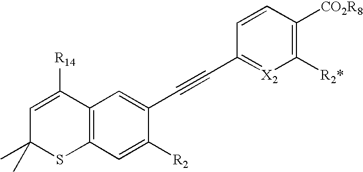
C12=C(C=C([R2])C(C#CC3=[X2]C([R2*])=C([CO2R8])C=C3)=C1)SC(C)(C)C=C2[R14]
